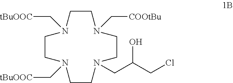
C1CN(C[COOtBu])CCN(CC(CCl)O)CCN(C[tBuOOC])CCN1C[tBuOOC]
